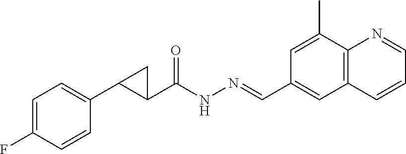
FC1=CC=C(C2C(C(NN=CC3=CC4=C(C(C)=C3)N=CC=C4)=O)C2)C=C1
